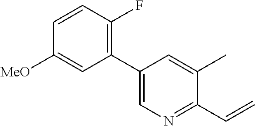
C1(C2=CN=C(C=C)C(C)=C2)=C(F)C=CC([MeO])=C1
